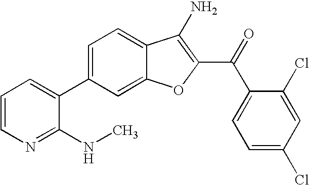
C1=CN=C(NC)C(C2=CC=C3C(=C2)OC(C(C2=CC=C(Cl)C=C2Cl)=O)=C3N)=C1
